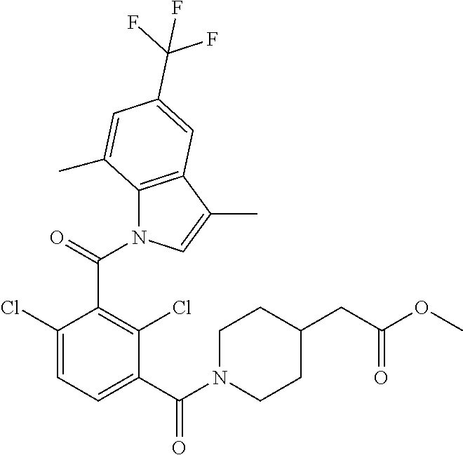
N1(C(C2=C(Cl)C(C(N3CCC(CC(OC)=O)CC3)=O)=CC=C2Cl)=O)C2=C(C(C)=C1)C=C(C(F)(F)F)C=C2C
